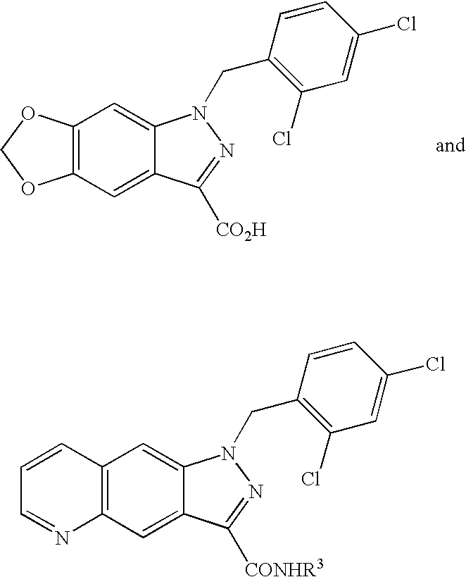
C12=C(C=C3C(=C1)N(CC1=C(Cl)C=C(Cl)C=C1)N=C3[CO2H])OCO2.C12=C(C=C3C(=C1)N(CC1=C(Cl)C=C(Cl)C=C1)N=C3[CONHR3])N=CC=C2
